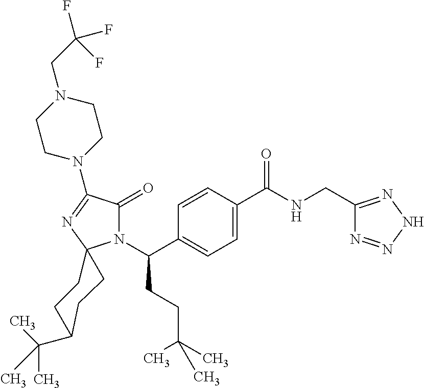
C1=C(C(=O)NCC2=NNN=N2)C=CC(C(N2C(=O)C(N3CCN(CC(F)(F)F)CC3)=NC23CCC(C(C)(C)C)CC3)CCC(C)(C)C)=C1
